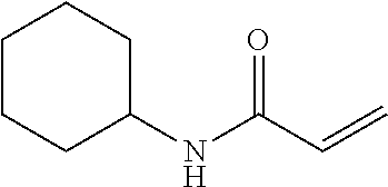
C1CC(NC(C=C)=O)CCC1
